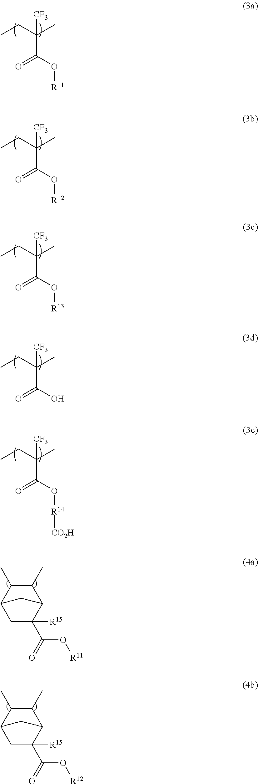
CCC(C)([CF3])C(O[R11])=O.CCC(C)([CF3])C(O[R12])=O.CCC(C)([CF3])C(O[R13])=O.CCC(C)([CF3])C(O)=O.CCC(C)([CF3])C(O[R14][CO2H])=O.C1(C)C(C)C2CC(C(=O)O[R11])([R15])C1C2.C1(C)C(C)C2CC(C(=O)O[R12])([R15])C1C2
